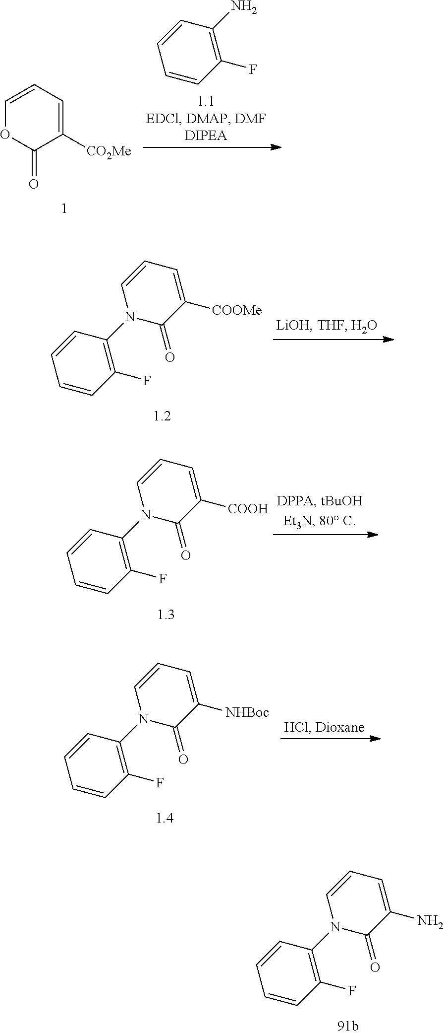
C1=CC(F)=C(N)C=C1.C1=COC(=O)C([CO2Me])=C1.C1=CC(F)=C(N2C(=O)C([COOMe])=CC=C2)C=C1.C1=CC(F)=C(N2C(=O)C([COOH])=CC=C2)C=C1.C1=CC(F)=C(N2C(=O)C([NHBoc])=CC=C2)C=C1.C1=CC(F)=C(N2C(=O)C(N)=CC=C2)C=C1
